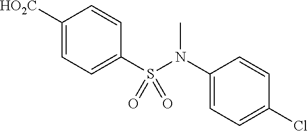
C1([HO2C])=CC=C(S(N(C2=CC=C(Cl)C=C2)C)(=O)=O)C=C1
